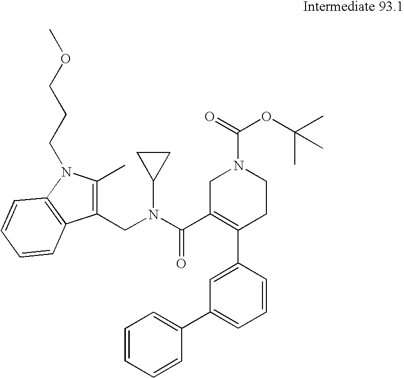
C1=CC(C2=C(C(=O)N(C3CC3)CC3=C(C)N(CCCOC)C4=C3C=CC=C4)CN(C(=O)OC(C)(C)C)CC2)=CC(C2=CC=CC=C2)=C1
